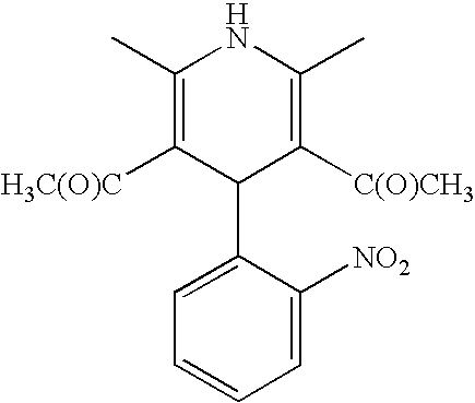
C1(C)=C([H3C(O)C])C(C2=CC=CC=C2[NO2])C([C(O)CH3])=C(C)N1
